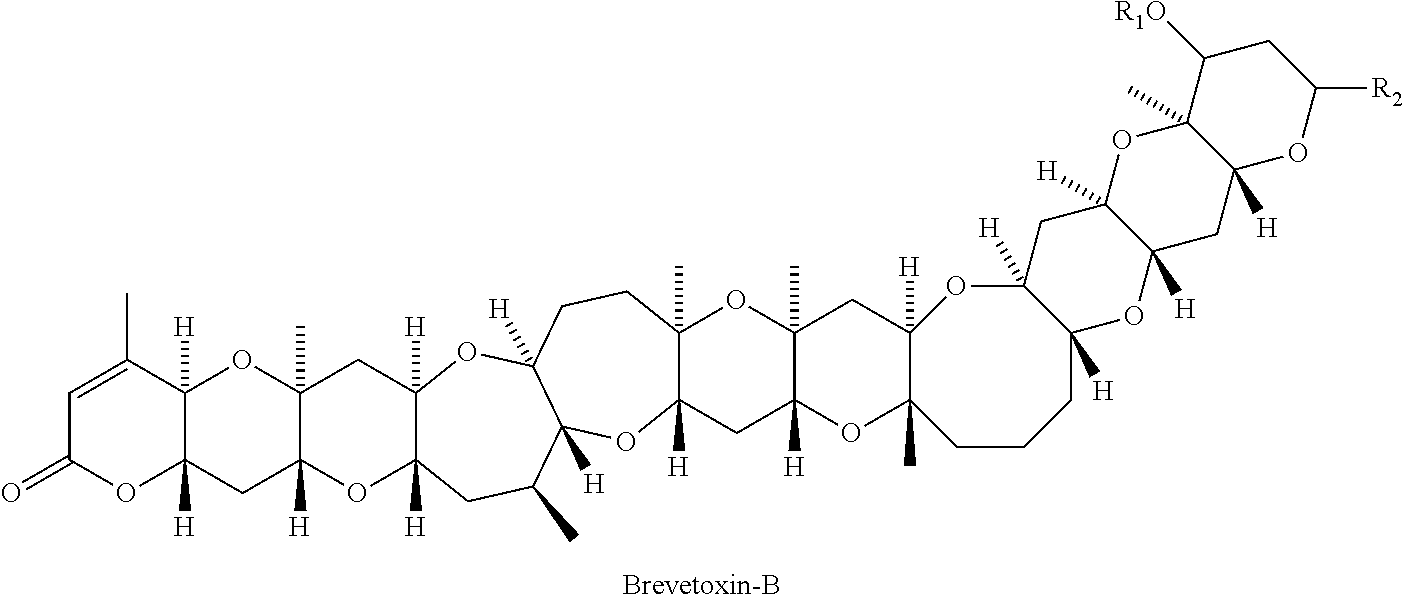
C1=C(C)C2([H])C([H])(OC1=O)CC1([H])C(C)(O2)CC2([H])C([H])(O1)CC(C)C1([H])C([H])(O2)CCC2(C)C([H])(O1)CC1([H])C(C)(O2)CC2([H])C(C)(O1)CCCC1([H])C([H])(O2)CC2([H])C([H])(O1)CC1([H])C(C)(O2)C([R1O])CC([R2])O1
